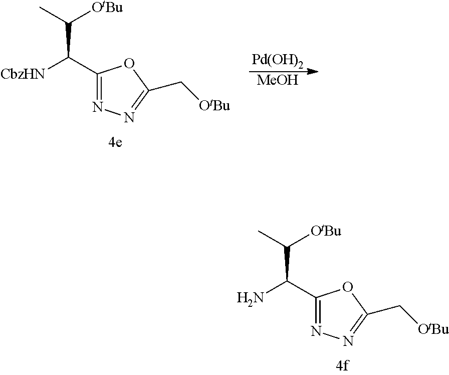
NC(C1=NN=C(C[OtBu])O1)C(C)[OtBu].[CbzHN]C(C1=NN=C(C[OtBu])O1)C(C)[OtBu].[MeOH].[Pd(OH)2]
